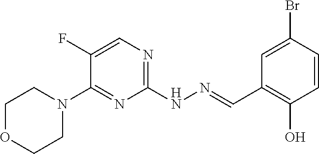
C1OCCN(C2=NC(NN=CC3=C(O)C=CC(Br)=C3)=NC=C2F)C1
